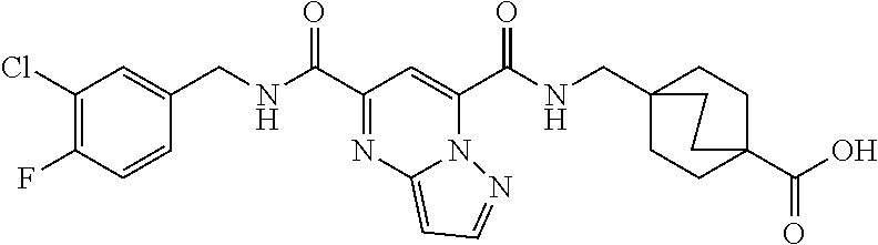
C1(Cl)=C(F)C=CC(CNC(C2=NC3=CC=NN3C(C(NCC34CCC(C(O)=O)(CC3)CC4)=O)=C2)=O)=C1
